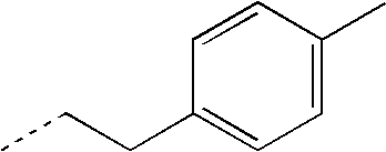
CCCC1=CC=C(C)C=C1
